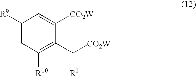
C1([CO2W])=CC([R9])=CC([R10])=C1C([R1])[CO2W]
